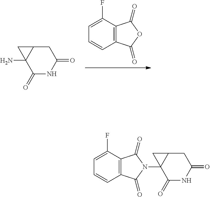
C1=CC2=C(C(F)=C1)C(=O)N(C13C(=O)NC(=O)CC1C3)C2=O.NC12C(=O)NC(=O)CC1C2.C1=CC2=C(C(F)=C1)C(=O)OC2=O
